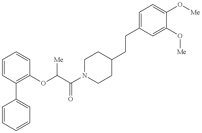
C1=CC=CC=C1C1=C(OC(C(N2CCC(CCC3=CC=C(O[Me])C(O[Me])=C3)CC2)=O)[Me])C=CC=C1
